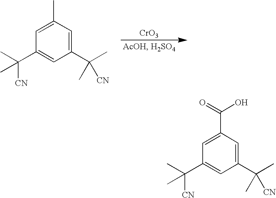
[CrO3].C1=C(C)C=C(C(C)(C)[CN])C=C1C(C)([CN])C.C1=C(C(=O)O)C=C(C(C)(C)[CN])C=C1C(C)([CN])C
